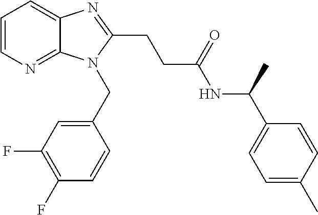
C1=CN=C2C(=C1)N=C(CCC(NC(C1=CC=C(C)C=C1)C)=O)N2CC1=CC(F)=C(F)C=C1
